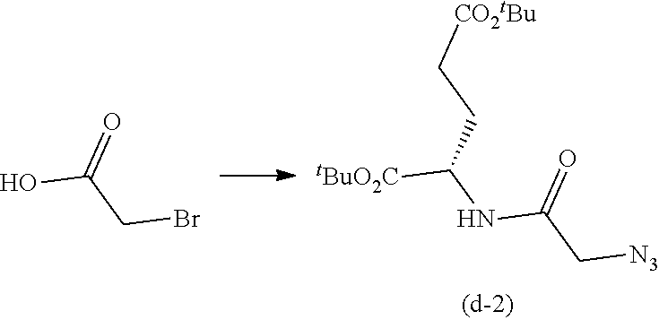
BrCC(O)=O.[N3]CC(NC([tBuO2C])CC[CO2tBu])=O
